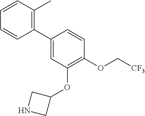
C1(C2=C(C)C=CC=C2)=CC(OC2CNC2)=C(OC[CF3])C=C1
